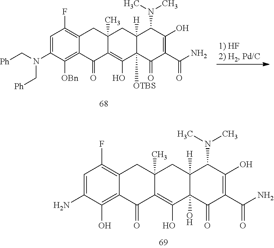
C1=C(N(C[Ph])C[Ph])C([OBn])=C2C(=C1F)CC1(C)C(=C(O)C3([OTBS])C([H])(C1)C(N(C)C)C(O)=C(C(N)=O)C3=O)C2=O.C1=C(N)C(O)=C2C(=C1F)CC1(C)C(=C(O)C3(O)C([H])(C1)C(N(C)C)C(O)=C(C(N)=O)C3=O)C2=O
